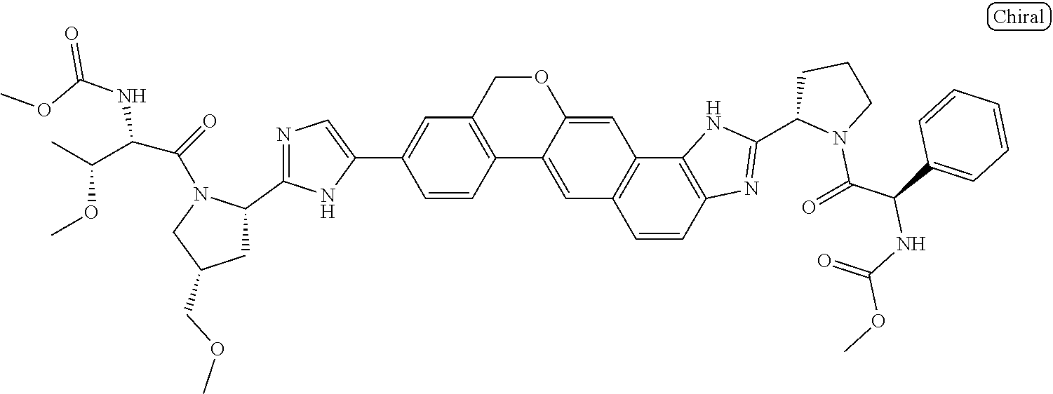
C12=C(COC3=CC4=C(C=C13)C=CC1=C4NC(C3N(C(C(C4=CC=CC=C4)NC(OC)=O)=O)CCC3)=N1)C=C(C1=CN=C(C3N(C(C(C(C)OC)NC(=O)OC)=O)CC(COC)C3)N1)C=C2
